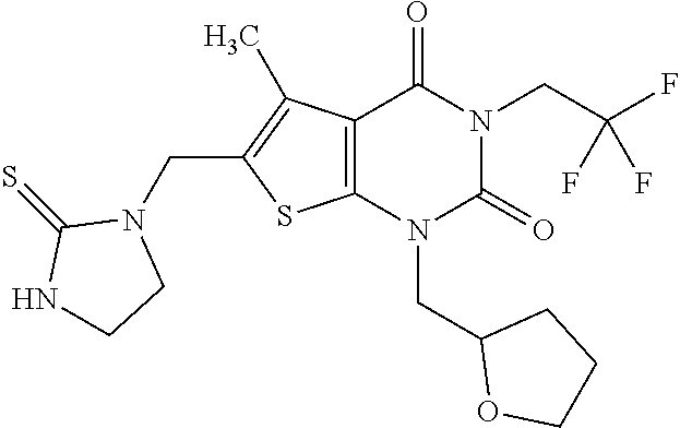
C12=C(N(CC3OCCC3)C(=O)N(CC(F)(F)F)C1=O)SC(CN1C(=S)NCC1)=C2C
